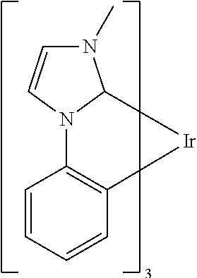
C1=CC=CC2=C1[Ir]C1N(C)C=CN21
